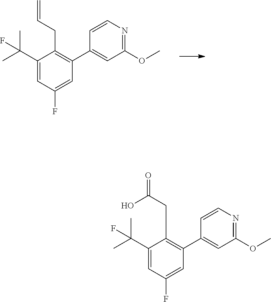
C1(C(C)(C)F)=CC(F)=CC(C2=CC(OC)=NC=C2)=C1CC=C.C1(C(C)(C)F)=CC(F)=CC(C2=CC(OC)=NC=C2)=C1CC(=O)O
